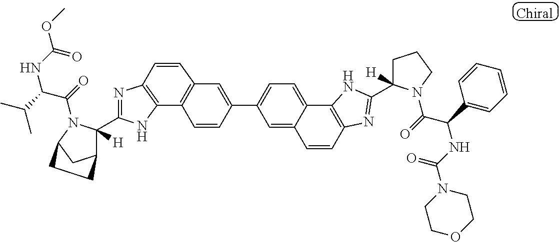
C12=C(N=C(C3([H])C4CC(N3C(=O)C(C(C)C)NC(=O)OC)CC4)N1)C=CC1=C2C=CC(C2=CC=C3C4=C(N=C(C5([H])CCCN5C(=O)C(C5=CC=CC=C5)NC(=O)N5CCOCC5)N4)C=CC3=C2)=C1
